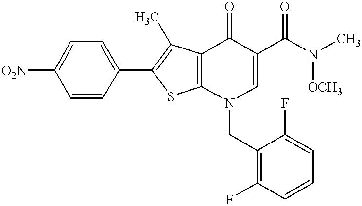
[O2N]C1=CC=C(C2=C(C)C3=C(S2)N(CC2=C(F)C=CC=C2F)C=C(C(N([OCH3])C)=O)C3=O)C=C1
